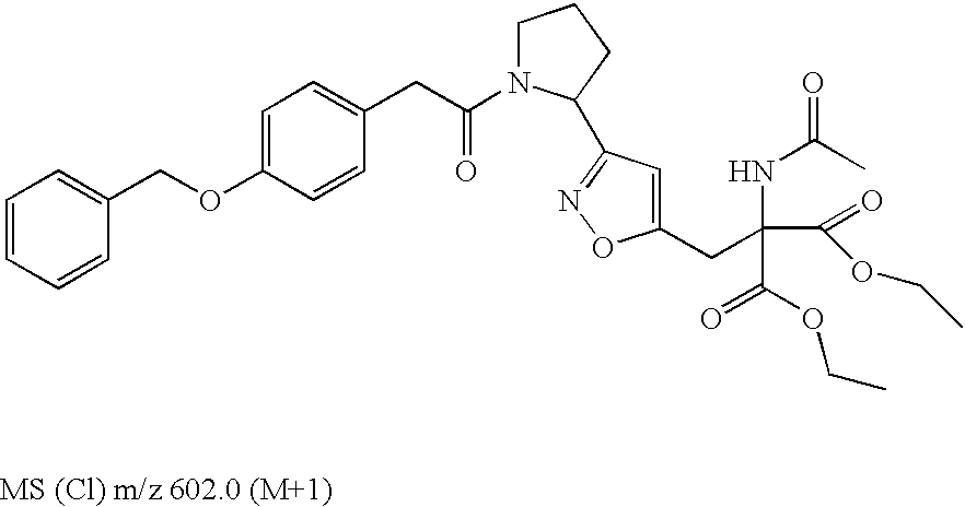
C1=CC=CC(COC2=CC=C(CC(N3CCCC3C3=NOC(CC(NC(C)=O)(C(OCC)=O)C(=O)OCC)=C3)=O)C=C2)=C1
